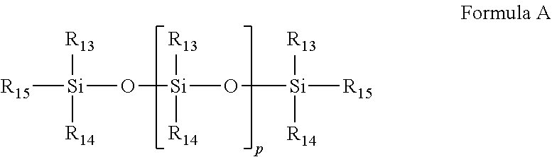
[R15][Si]([R13])([R14])O[Si]([R13])([R14])O[Si]([R15])([R13])[R14]
